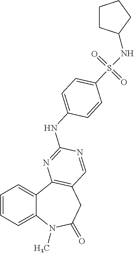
C1=CC=C2C(=C1)C1=C(CC(=O)N2C)C=NC(NC2=CC=C(S(NC3CCCC3)(=O)=O)C=C2)=N1
